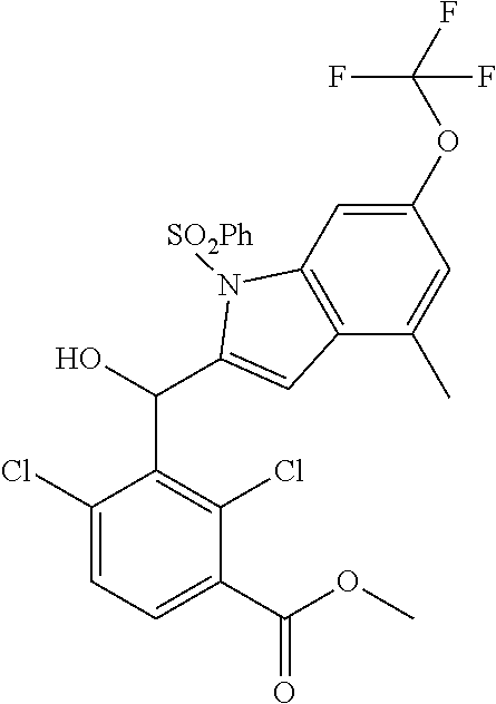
C1(Cl)=CC=C(C(OC)=O)C(Cl)=C1C(C1=CC2=C(C=C(OC(F)(F)F)C=C2C)N1[SO2Ph])O
